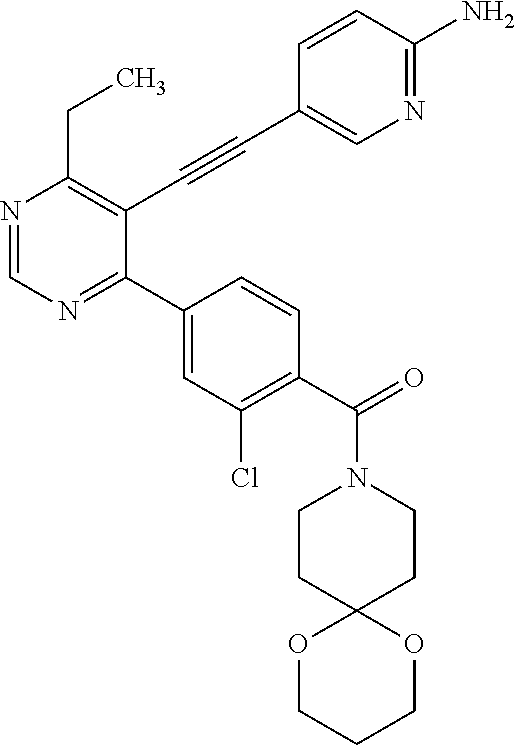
N1=CN=C(C2=CC(Cl)=C(C(=O)N3CCC4(CC3)OCCCO4)C=C2)C(C#CC2=CN=C(N)C=C2)=C1CC
